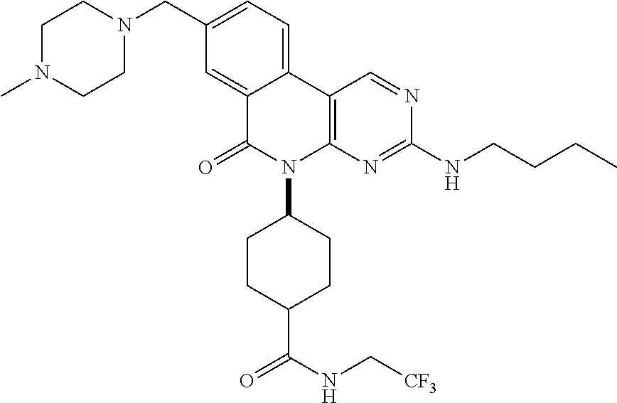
C1N(C)CCN(CC2=CC=C3C(=C2)C(=O)N(C2CCC(C(NC[CF3])=O)CC2)C2=C3C=NC(NCCCC)=N2)C1
